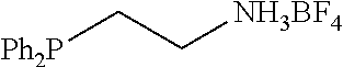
[Ph2P]CC[NH3BF4]
